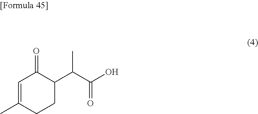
CC(C(=O)O)C1C(=O)C=C(C)CC1
